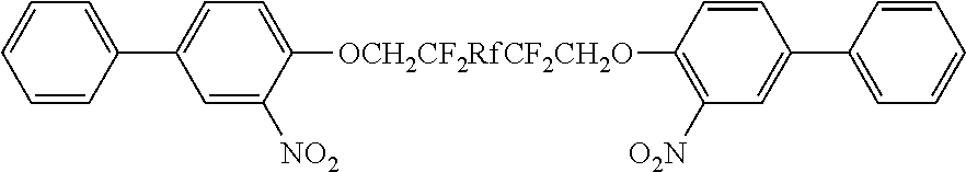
C1=C([NO2])C([OCH2CF2RfCF2CH2O]C2=C([O2N])C=C(C3=CC=CC=C3)C=C2)=CC=C1C1=CC=CC=C1
